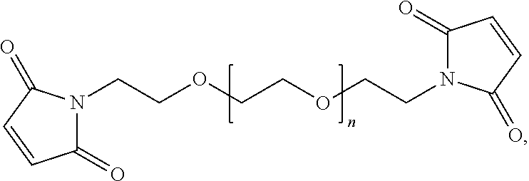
C1(=O)N(CCOCCOCCN2C(=O)C=CC2=O)C(=O)C=C1
